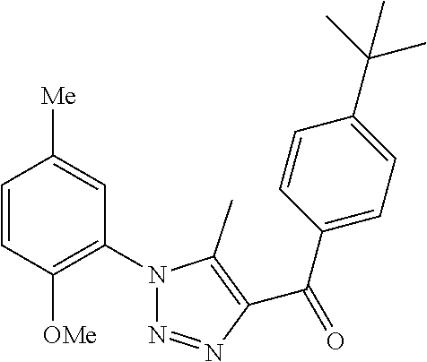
C1=CC([OMe])=C(N2N=NC(C(C3=CC=C(C(C)(C)C)C=C3)=O)=C2C)C=C1[Me]
